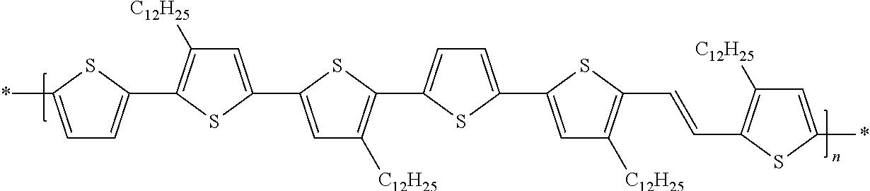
C1=C(C2=C([C12H25])C=C(C3=CC([C12H25])=C(C4=CC=C(C5=CC([C12H25])=C(C=CC6=C([C12H25])C=C(*)S6)S5)S4)S3)S2)SC(*)=C1
